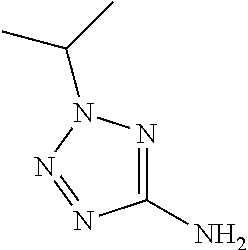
C1(N)=NN(C(C)C)N=N1
